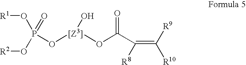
[R1]OP(O[R2])(=O)O[[Z3]](OC(C(=C([R10])[R9])[R8])=O)O
